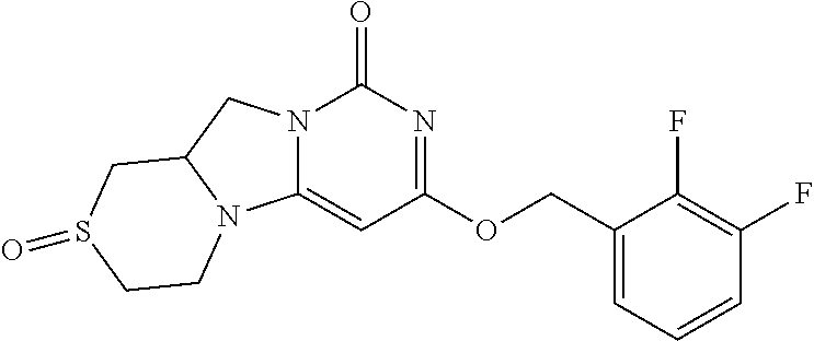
N12C(=CC(OCC3=CC=CC(F)=C3F)=NC1=O)N1C(C2)CS(=O)CC1
